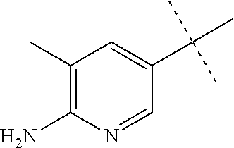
C1(C)=C(N)N=CC(C(C)(C)C)=C1
